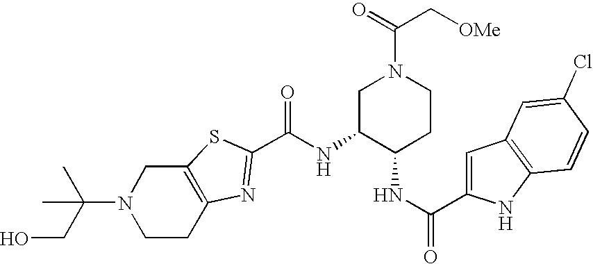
C(N1CCC2=C(C1)SC(C(NC1C(NC(=O)C3=CC4=C(N3)C=CC(Cl)=C4)CCN(C(=O)C[OMe])C1)=O)=N2)(CO)(C)C
